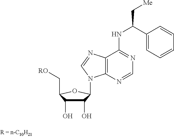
C(C1=CC=CC=C1)(NC1=NC=NC2=C1N=CN2C1C(O)C(O)C(C[RO])O1)C[Me]
